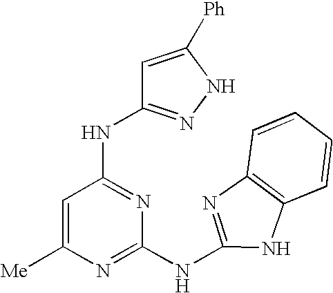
N(C1=NC(NC2=NC3=C(N2)C=CC=C3)=NC([Me])=C1)C1=NNC([Ph])=C1
